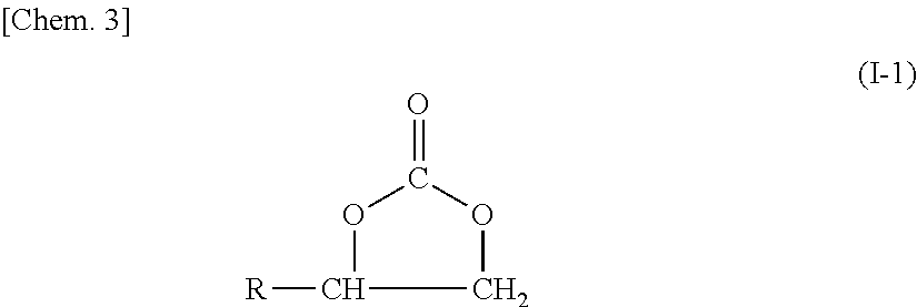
C1OC(=O)OC1[R]
